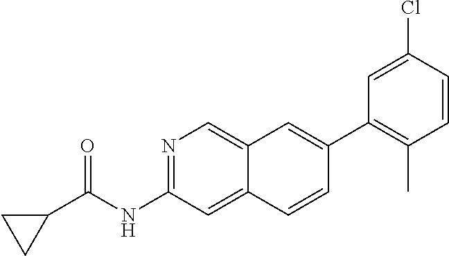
N1=C(NC(C2CC2)=O)C=C2C(=C1)C=C(C1=C(C)C=CC(Cl)=C1)C=C2
